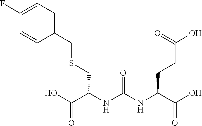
FC1=CC=C(CSCC(NC(NC(C(O)=O)CCC(=O)O)=O)C(O)=O)C=C1
